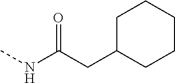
C1CCCC(CC(NC)=O)C1
